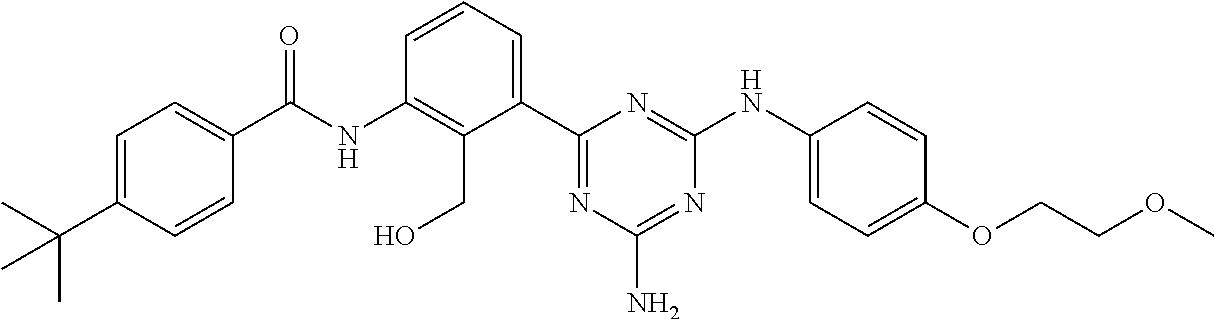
N(C1=C(CO)C(C2=NC(N)=NC(NC3=CC=C(OCCOC)C=C3)=N2)=CC=C1)C(=O)C1=CC=C(C(C)(C)C)C=C1
